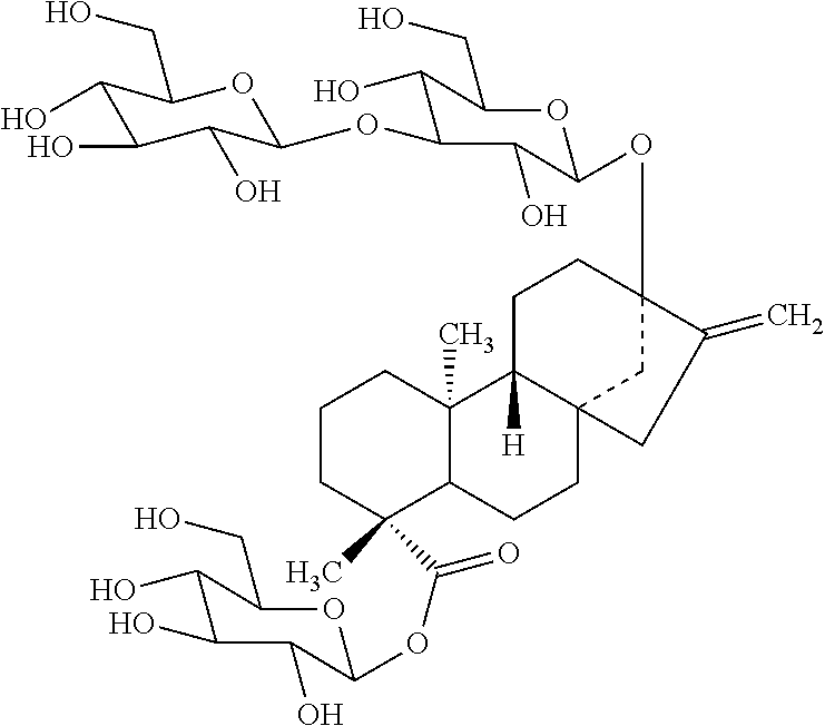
C1CC(C)(C(=O)OC2OC(CO)C(O)C(O)C2O)C2C(C)(C1)C1([H])C3(CC2)CC(OC2OC(CO)C(O)C(OC4OC(CO)C(O)C(O)C4O)C2O)(CC1)C(=C)C3
